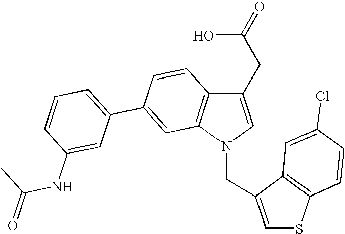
C1(CC(O)=O)=CN(CC2=CSC3=C2C=C(Cl)C=C3)C2=C1C=CC(C1=CC=CC(NC(C)=O)=C1)=C2
